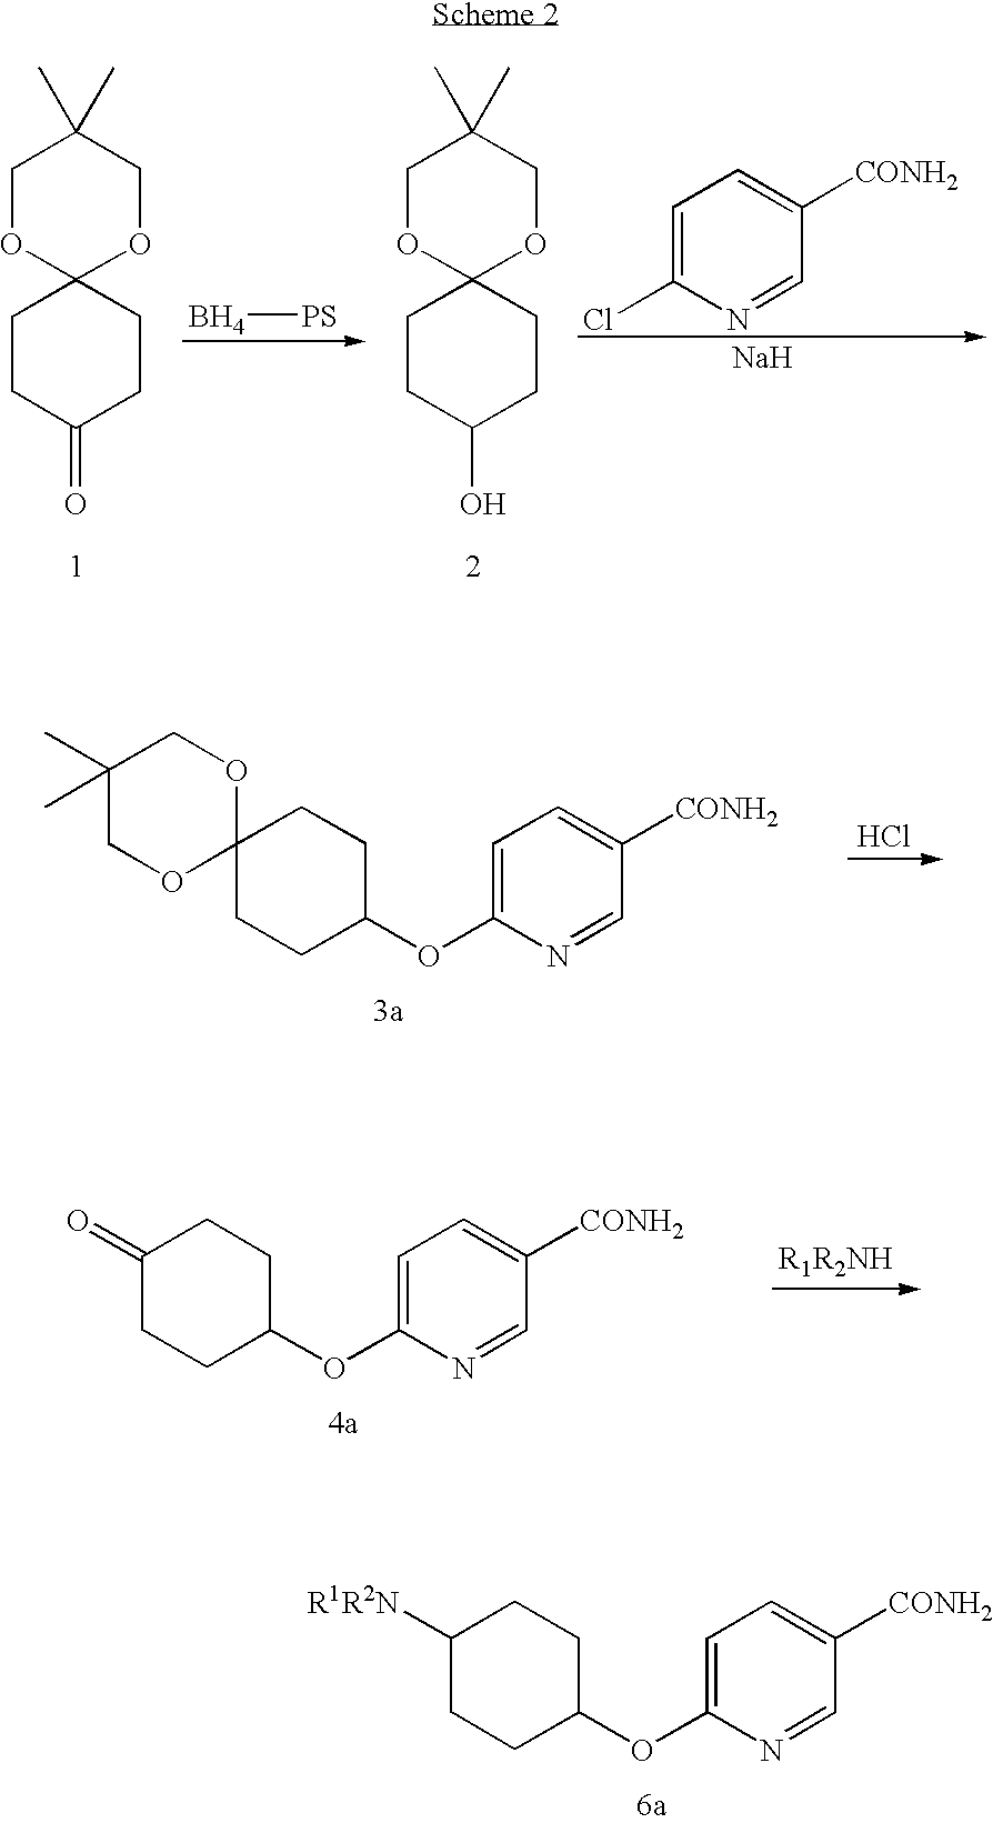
C1(C)(C)COC2(OC1)CCC(OC1=CC=C([CONH2])C=N1)CC2.Cl.C1([R1R2N])CCC(OC2=CC=C([CONH2])C=N2)CC1.C1OC2(OCC1(C)C)CCC(=O)CC2.B[PS].C1OC2(OCC1(C)C)CCC(O)CC2.C1=C(Cl)N=CC([CONH2])=C1.[Na].C1(=O)CCC(OC2=CC=C([CONH2])C=N2)CC1
